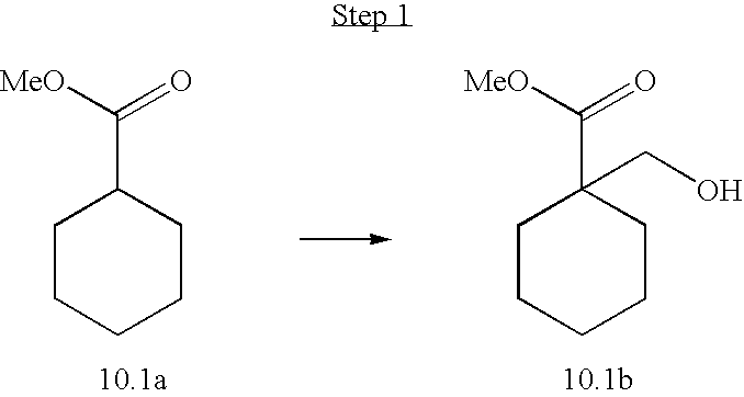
C1CCCCC1C([MeO])=O.C1CCCCC1(C([MeO])=O)CO
